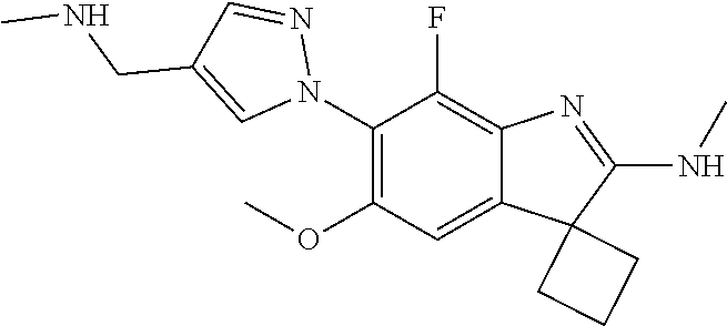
C1(N2N=CC(CNC)=C2)=C(OC)C=C2C(=C1F)N=C(NC)C21CCC1
